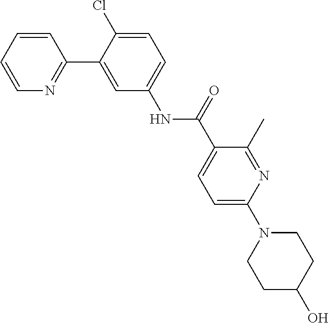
C1=CC=CN=C1C1=CC(NC(C2=CC=C(N3CCC(O)CC3)N=C2C)=O)=CC=C1Cl
